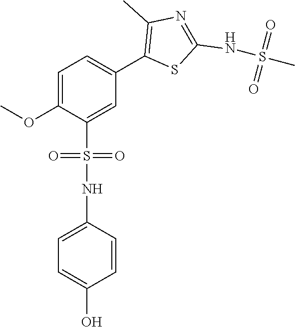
C1=C(OC)C(S(=O)(=O)NC2=CC=C(O)C=C2)=CC(C2=C(C)N=C(NS(C)(=O)=O)S2)=C1
